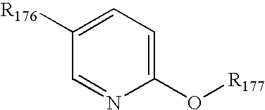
C1(O[R177])=CC=C([R176])C=N1
